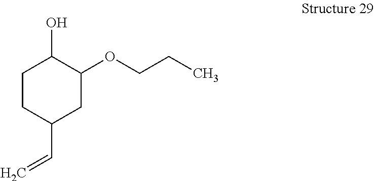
C1CC(C=C)CC(OCCC)C1O
